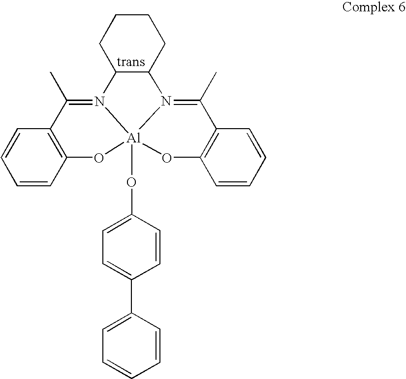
C12=C(C=CC=C1)O[Al]13(OC4=CC=C(C5=CC=CC=C5)C=C4)N(=C2C)C2C(N1=C(C)C1=C(C=CC=C1)O3)CCCC2
